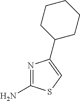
N1=C(N)SC=C1C1CCCCC1
